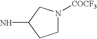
C1N([COCF3])CC(N)C1
